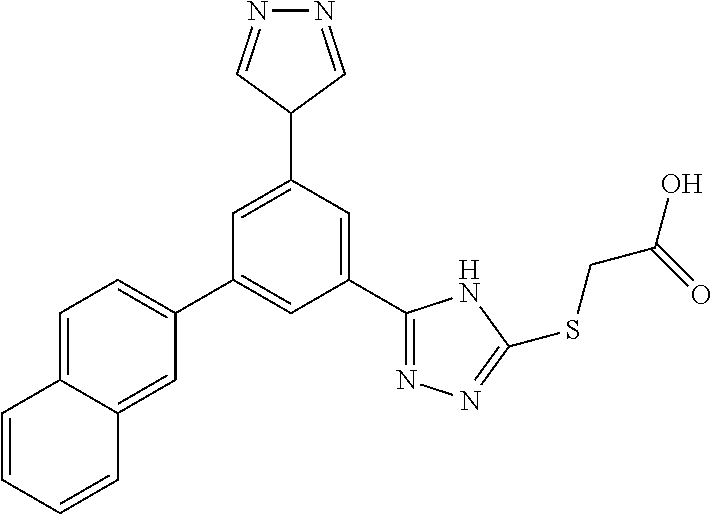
C1(C2=NN=C(SCC(O)=O)N2)=CC(C2C=NN=C2)=CC(C2=CC=C3C(=C2)C=CC=C3)=C1
